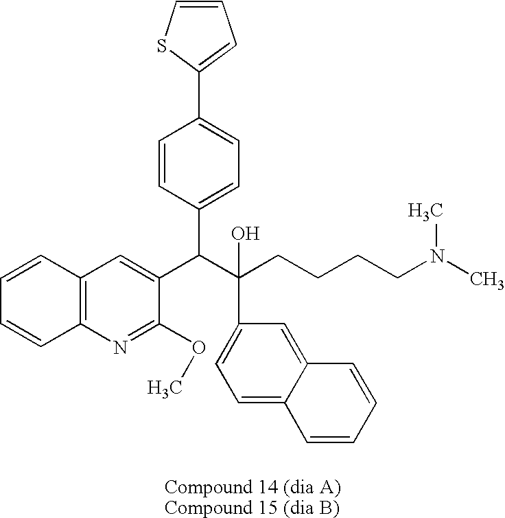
C12=C(N=C(OC)C(C(C(CCCCN(C)C)(O)C3=CC=C4C(=C3)C=CC=C4)C3=CC=C(C4=CC=CS4)C=C3)=C1)C=CC=C2
